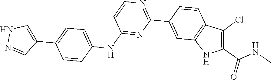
C1=CC(NC2=NC(C3=CC4=C(C=C3)C(Cl)=C(C(NC)=O)N4)=NC=C2)=CC=C1C1=CNN=C1
